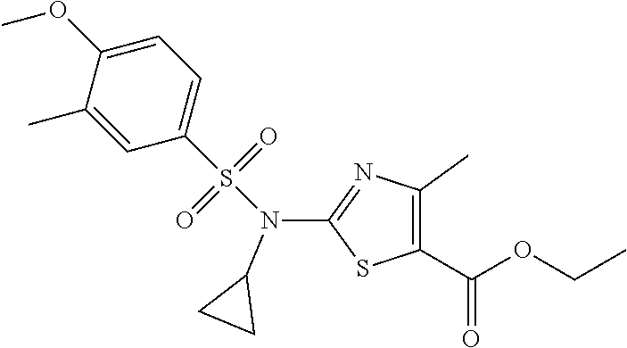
C1=C(OC)C(C)=CC(S(N(C2=NC(C)=C(C(OCC)=O)S2)C2CC2)(=O)=O)=C1
